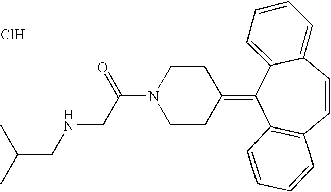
C(CNCC(N1CCC(=C2C3=C(C=CC4=CC=CC=C24)C=CC=C3)CC1)=O)(C)C.Cl
